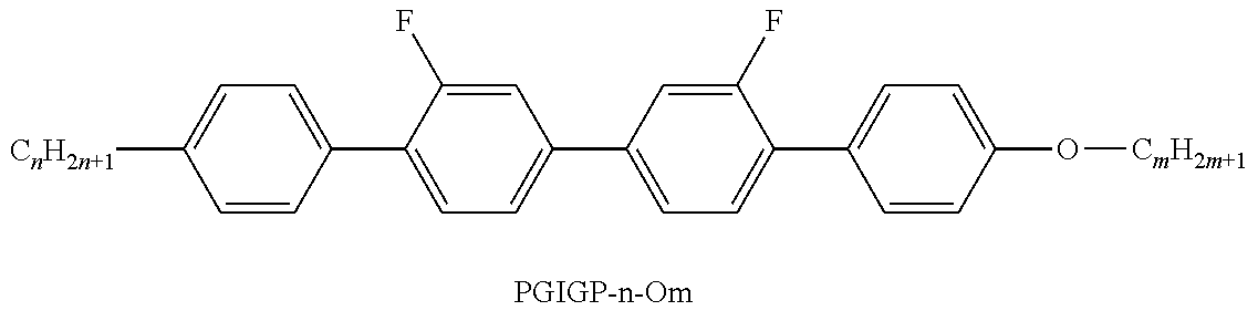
C1=CC(C2=CC=C(C3=CC=C(C4=CC=C(O[CmH2m+1])C=C4)C(F)=C3)C=C2F)=CC=C1[CnH2n+1]
